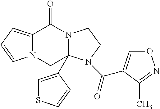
C12=CC=CN1CC1(C3=CSC=C3)N(C2=O)CCN1C(=O)C1=CON=C1C
